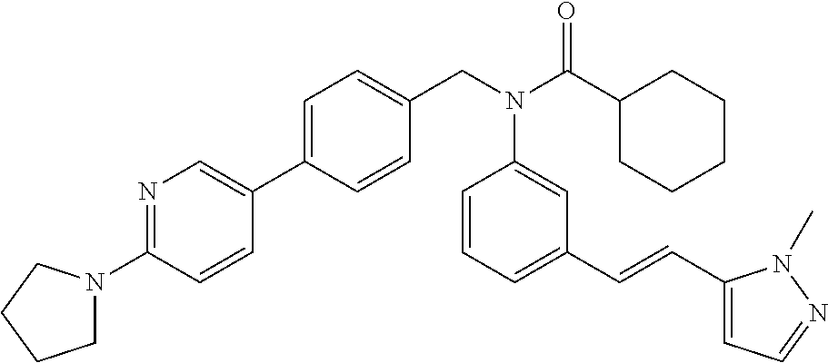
C1=C(C2=CN=C(N3CCCC3)C=C2)C=CC(CN(C(C2CCCCC2)=O)C2=CC(C=CC3=CC=NN3C)=CC=C2)=C1
